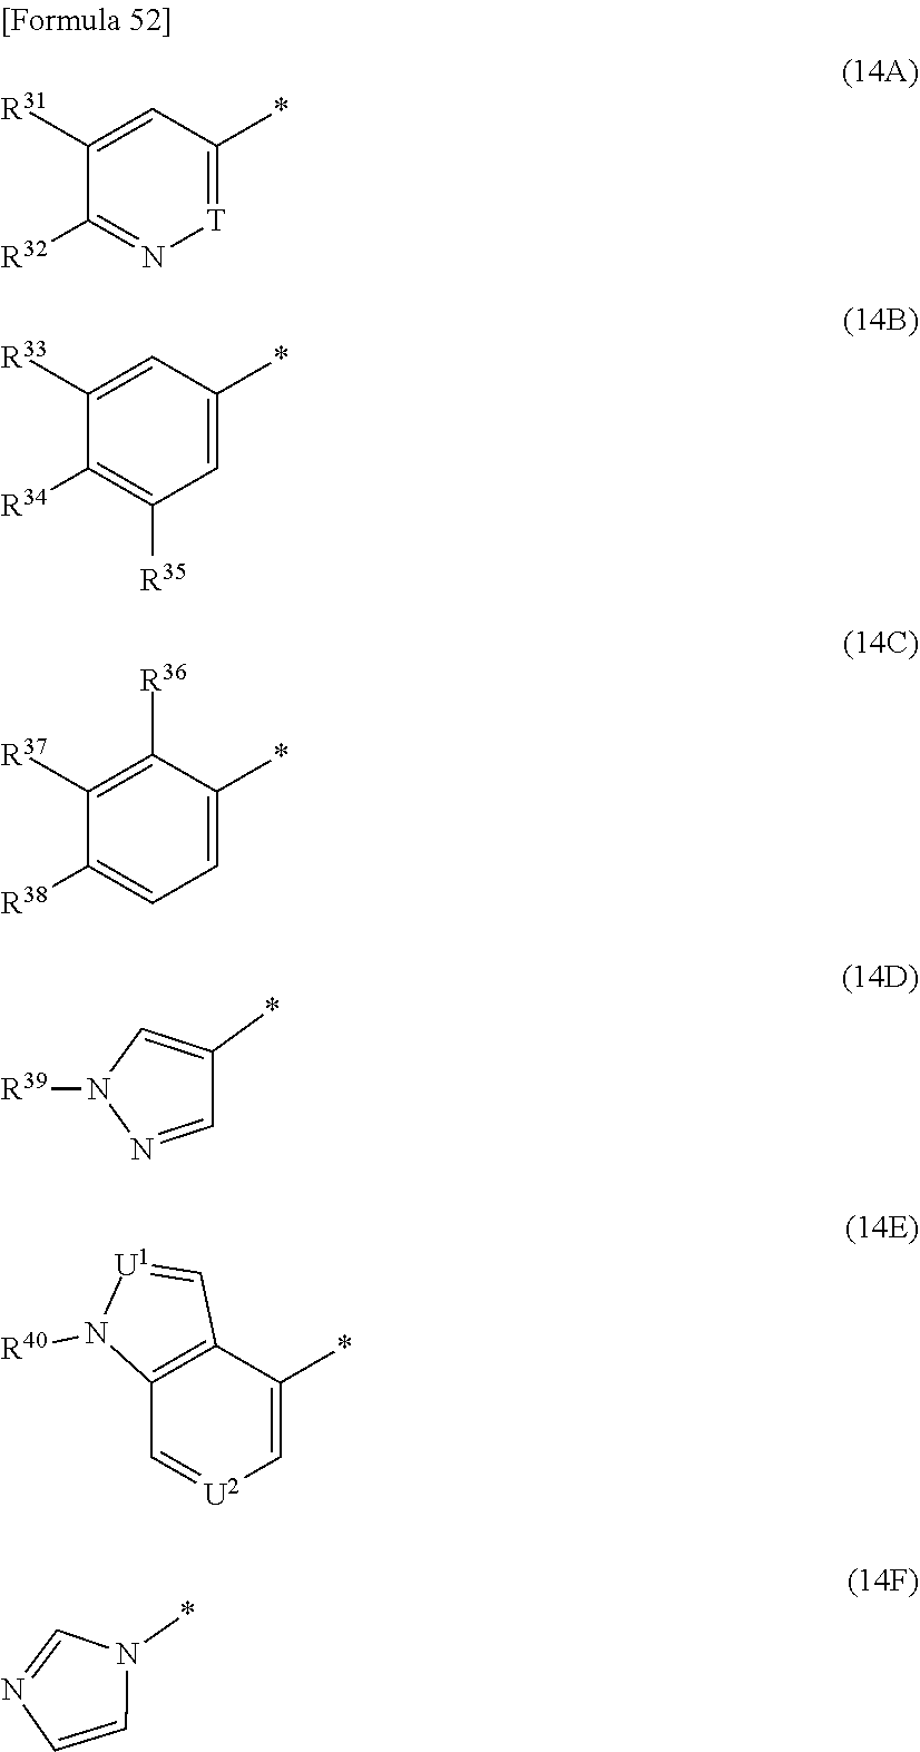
C1([R31])=CC(*)=[T]N=C1[R32].C1([R33])=CC(*)=CC([R35])=C1[R34].C1([R37])=C([R36])C(*)=CC=C1[R38].C1=NN([R39])C=C1*.C12=C(C(*)=C[U2]=C1)C=[U1]N2[R40].N1=CN(*)C=C1
